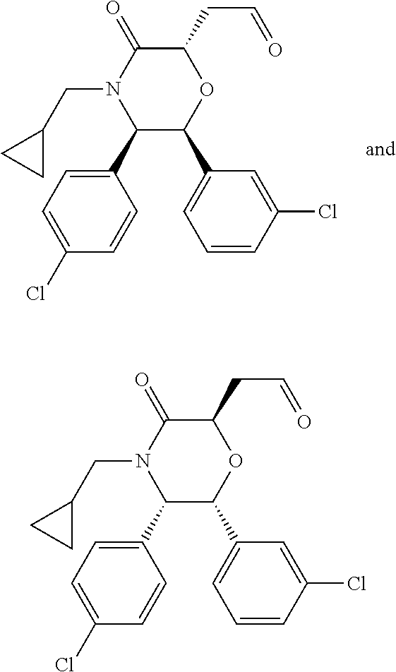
C1(C2=CC=C(Cl)C=C2)C(C2=CC=CC(Cl)=C2)OC(CC=O)C(=O)N1CC1CC1.C1(C2=CC=C(Cl)C=C2)C(C2=CC=CC(Cl)=C2)OC(CC=O)C(=O)N1CC1CC1
